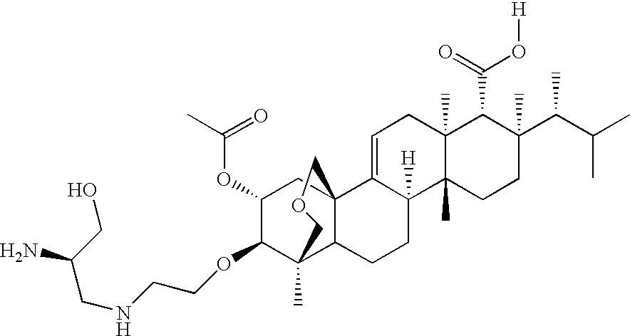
C1=C2C([H])(C3(C)C(C)(C1)C(C(=O)O[H])C(C(C(C)C)C)(C)CC3)CCC1C3(C)C(OCCNCC(CO)N)C(OC(C)=O)CC21COC3
